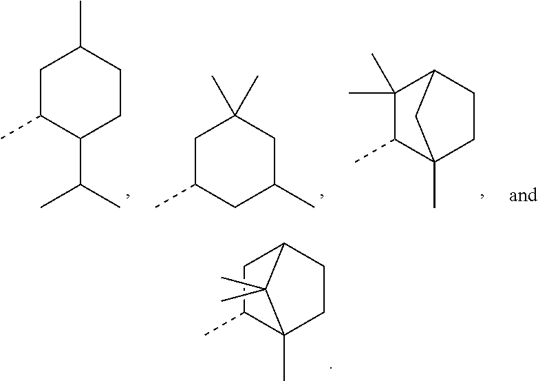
C1C(C)C2(C)CCC1C2(C)C.CC(C)C1C(C)CC(C)CC1.C1(C)CC(C)CC(C)(C)C1.C1(C)(C)C(C)C2(C)CCC1C2
